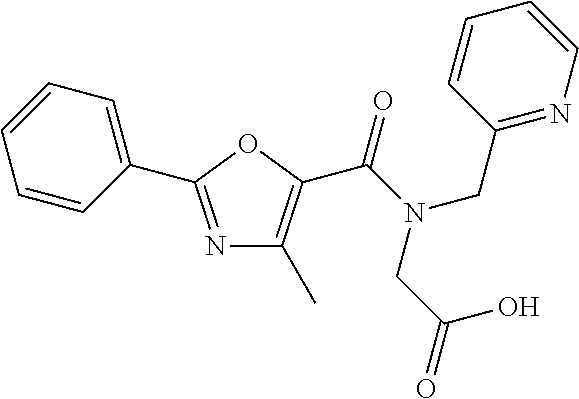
N1=C(C2=CC=CC=C2)OC(C(N(CC(=O)O)CC2=NC=CC=C2)=O)=C1C
